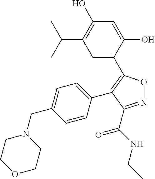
C1(O)=CC(O)=C(C(C)C)C=C1C1=C(C2=CC=C(CN3CCOCC3)C=C2)C(C(NCC)=O)=NO1
